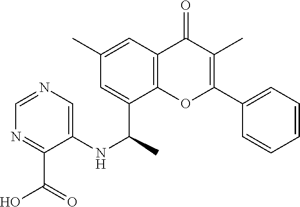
C1=C(C(NC2=CN=CN=C2C(O)=O)C)C2=C(C=C1C)C(=O)C(C)=C(C1=CC=CC=C1)O2
